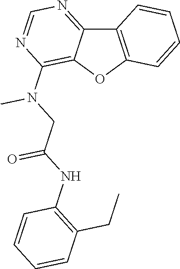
C12=C(OC3=C(N(CC(NC4=C(CC)C=CC=C4)=O)C)N=CN=C13)C=CC=C2
